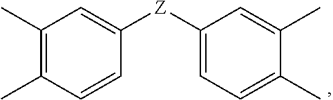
C1(C)=C(C)C=CC([Z]C2=CC=C(C)C(C)=C2)=C1
